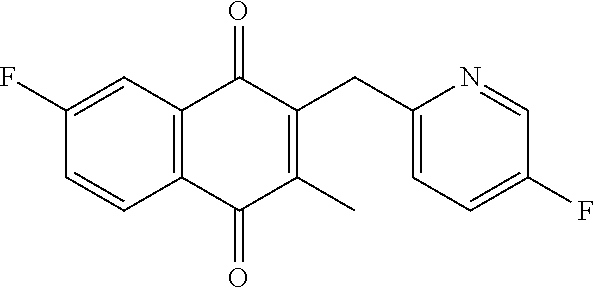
C1=CC(F)=CC2=C1C(=O)C(C)=C(CC1=CC=C(F)C=N1)C2=O
